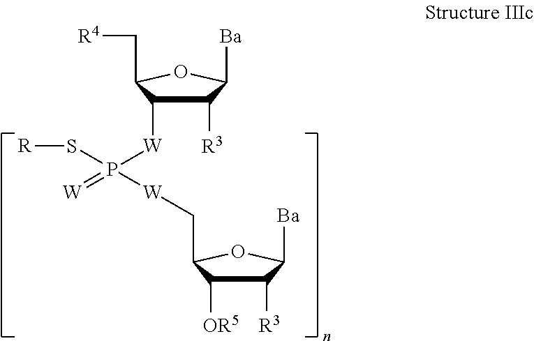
C1([R3])C([W]P(=[W])(S[R])[W]CC2C([OR5])C([R3])C([Ba])O2)C(C[R4])OC1[Ba]
